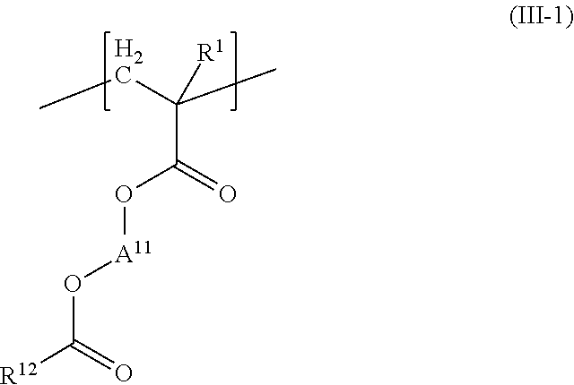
CCC(C)([R1])C(O[A11]OC([R12])=O)=O
